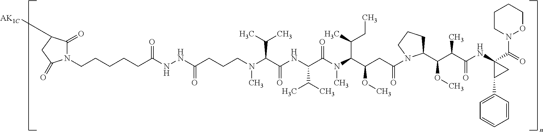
CN(C(C(NC(C(N(C(C(CC(N1C(C(C(C(NC2(C(N3OCCCC3)=O)C(C3=CC=CC=C3)C2)=O)C)OC)CCC1)=O)OC)C(C)CC)C)=O)C(C)C)=O)C(C)C)CCCC(NNC(CCCCCN1C(=O)C([AK1C])CC1=O)=O)=O
